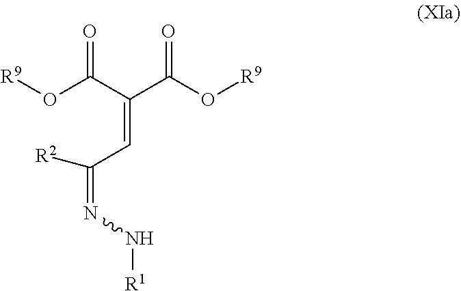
[R2]C(C=C(C(O[R9])=O)C(O[R9])=O)=NN[R1]
